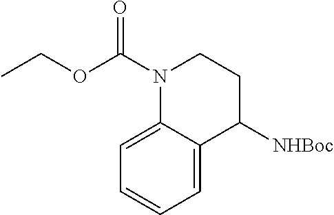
C1=CC=C2C(=C1)N(C(OCC)=O)CCC2[NHBoc]
